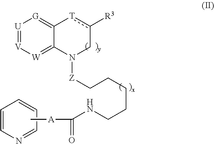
C1=CN=CC=C1.[U]1=[V][W]=C2C(=[G]1)[T]c([R3])CN2[Z]CCCCCNC([A]C)=O
